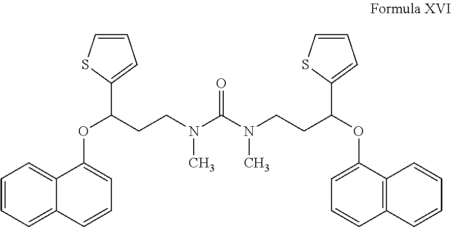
O(C(CCN(C(N(CCC(OC1=CC=CC2=C1C=CC=C2)C1=CC=CS1)C)=O)C)C1=CC=CS1)C1=CC=CC2=CC=CC=C12
